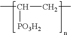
CC(CC)[PO3H2]
